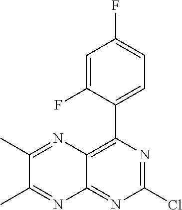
C12=C(C3=CC=C(F)C=C3F)N=C(Cl)N=C1N=C(C)C(C)=N2
